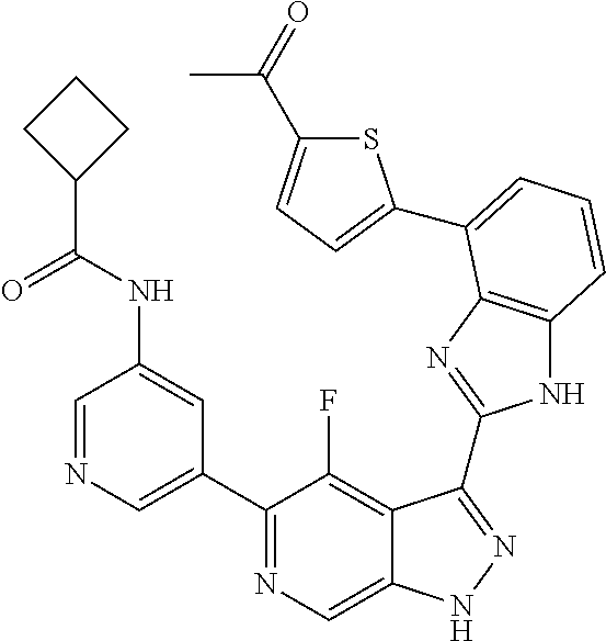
C1=NC=C(C2=NC=C3C(=C2F)C(C2=NC4=C(N2)C=CC=C4C2=CC=C(C(=O)C)S2)=NN3)C=C1NC(C1CCC1)=O
